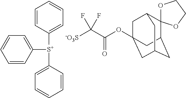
C1=CC([S+](C2=CC=CC=C2)C2=CC=CC=C2)=CC=C1.[-O3S]C(C(=O)OC12CC3CC(CC(C1)C31OCCO1)C2)(F)F
